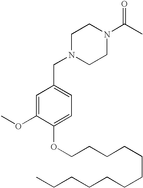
N1(CC2=CC=C(OCCCCCCCCCCCC)C(OC)=C2)CCN(C(C)=O)CC1
